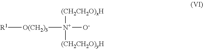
[R1][O(CH2)3][N+]([O-])([(CH2CH2O)xH])[(CH2CH2O)yH]
